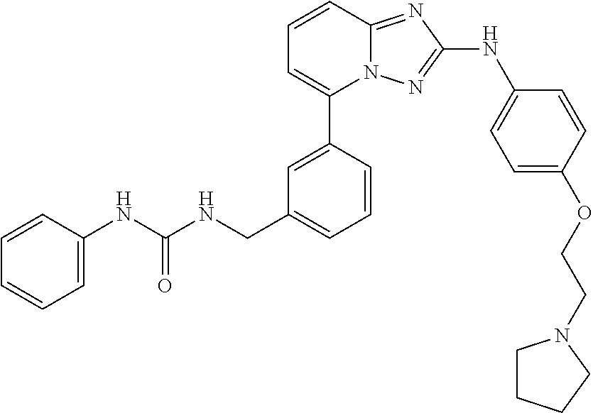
C1=CC2=NC(NC3=CC=C(OCCN4CCCC4)C=C3)=NN2C(C2=CC(CNC(NC3=CC=CC=C3)=O)=CC=C2)=C1
